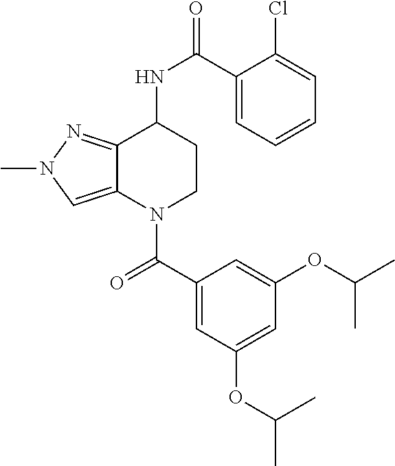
C1(C(NC2CCN(C(C3=CC(OC(C)C)=CC(OC(C)C)=C3)=O)C3=CN(C)N=C23)=O)=CC=CC=C1Cl
